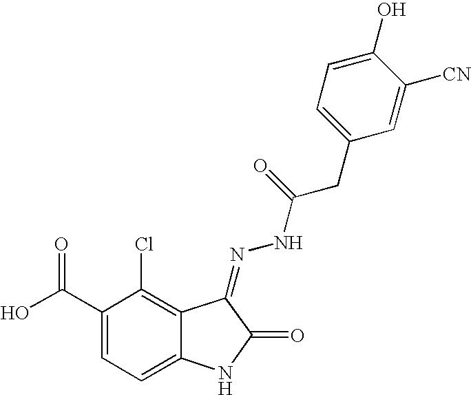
C1(C(O)=O)=CC=C2C(=C1Cl)C(=NNC(CC1=CC=C(O)C([CN])=C1)=O)C(=O)N2
